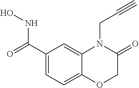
C1(C(=O)NO)=CC=C2C(=C1)N(CC#C)C(=O)CO2
